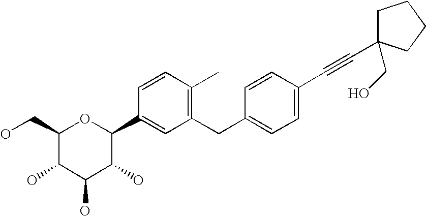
C1(CO)C(O)C(O)C(O)C(C2=CC(CC3=CC=C(C#CC4(CO)CCCC4)C=C3)=C(C)C=C2)O1
